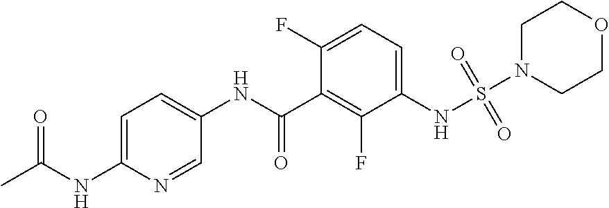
C1=C(NC(C)=O)N=CC(NC(C2=C(F)C(NS(N3CCOCC3)(=O)=O)=CC=C2F)=O)=C1
